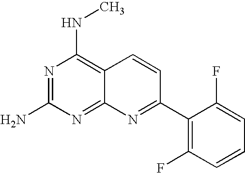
N1=C(N)N=C2C(=C1NC)C=CC(C1=C(F)C=CC=C1F)=N2
